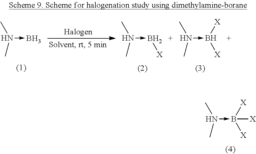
N(->B([X])([X])[X])(C)C.N(->B)(C)C.N(->B[X])(C)C.N(->B([X])[X])(C)C
